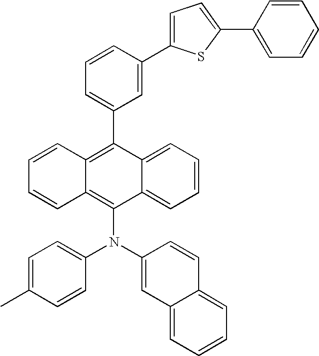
C12=CC=CC=C1C(N(C1=CC3=CC=CC=C3C=C1)C1=CC=C(C)C=C1)=C1C(=C2C2=CC=CC(C3=CC=C(C4=CC=CC=C4)S3)=C2)C=CC=C1
